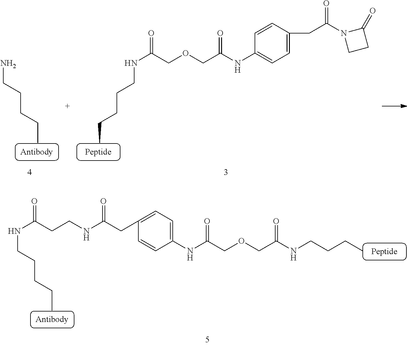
NCCCCC.C(C)CCCNC(=O)COCC(NC1=CC=C(CC(N2CCC2=O)=O)C=C1)=O.CCCCCNC(=O)CCNC(CC1=CC=C(NC(COCC(NCCCC)=O)=O)C=C1)=O
